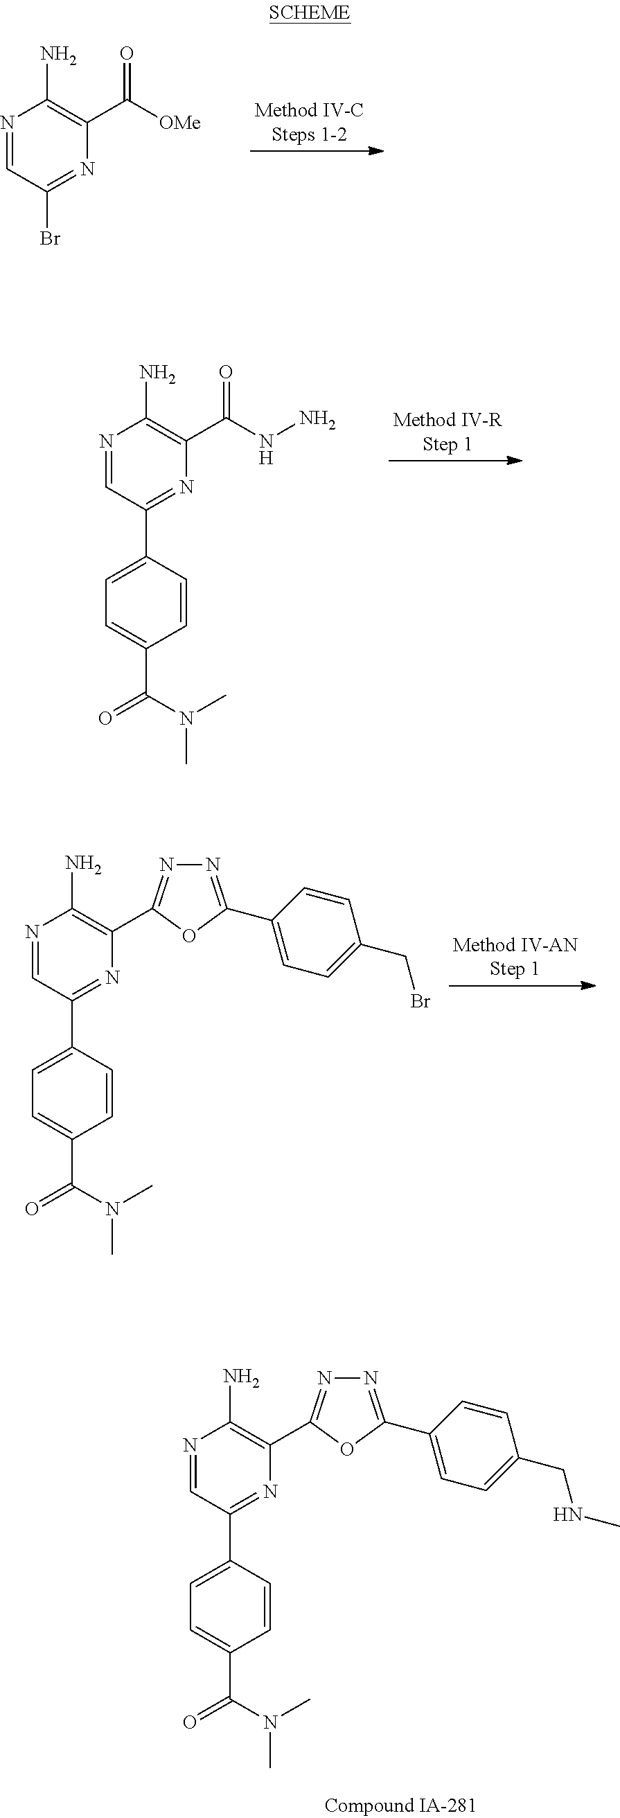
N1=CC(Br)=NC(C([OMe])=O)=C1N.N1=CC(C2=CC=C(C(=O)N(C)C)C=C2)=NC(C(NN)=O)=C1N.N1=CC(C2=CC=C(C(=O)N(C)C)C=C2)=NC(C2=NN=C(C3=CC=C(CBr)C=C3)O2)=C1N.N1=CC(C2=CC=C(C(=O)N(C)C)C=C2)=NC(C2=NN=C(C3=CC=C(CNC)C=C3)O2)=C1N
